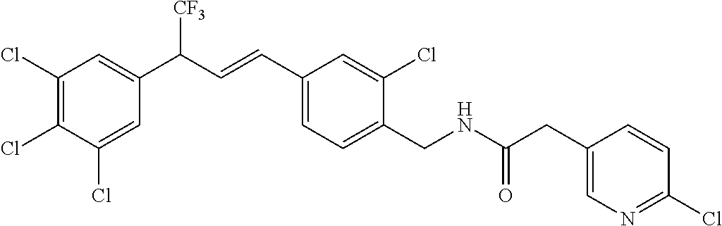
C1(Cl)=C(Cl)C(Cl)=CC(C(C=CC2=CC=C(CNC(=O)CC3=CN=C(Cl)C=C3)C(Cl)=C2)[CF3])=C1
